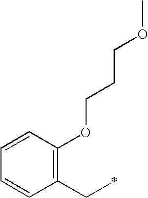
C1=CC(OCCCOC)=C(CC)C=C1
